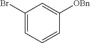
C1(Br)=CC=CC([OBn])=C1
